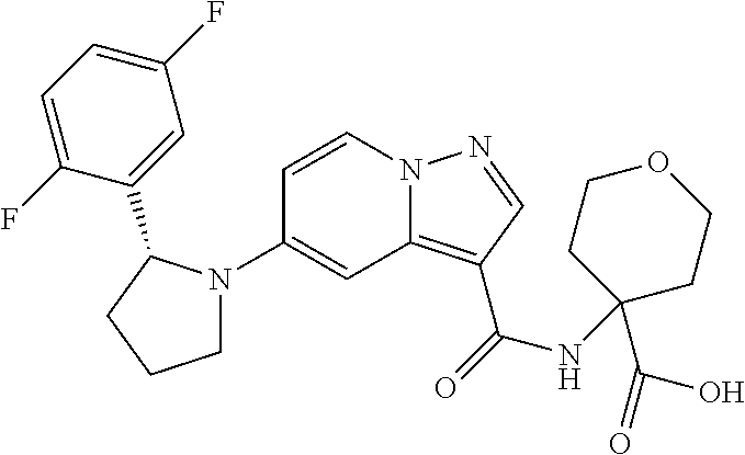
C1(N2CCCC2C2=CC(F)=CC=C2F)=CC2=C(C(=O)NC3(C(=O)O)CCOCC3)C=NN2C=C1
